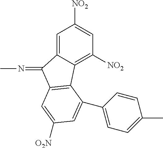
C1=C2C(=C([NO2])C=C1[NO2])C1=C(C2=NC)C=C([O2N])C=C1C1=CC=C(C)C=C1
